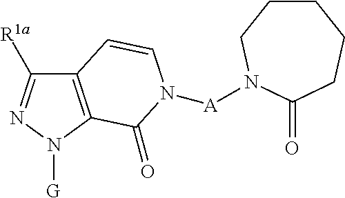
C12=C(N([G])N=C1[R1a])C(=O)N([A]N1CCCCCC1=O)C=C2
